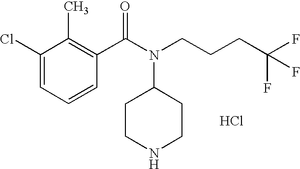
C1(Cl)=CC=CC(C(N(CCCC(F)(F)F)C2CCNCC2)=O)=C1C.Cl
